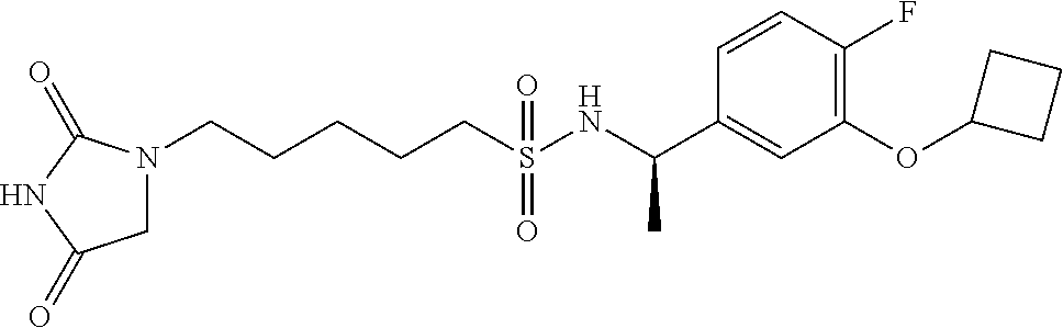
N1(CCCCCS(NC(C2=CC(OC3CCC3)=C(F)C=C2)C)(=O)=O)CC(=O)NC1=O
